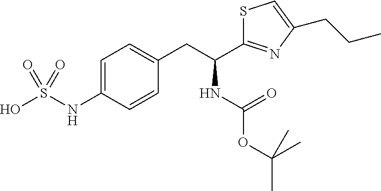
C1=C(NS(O)(=O)=O)C=CC(CC(NC(=O)OC(C)(C)C)C2=NC(CCC)=CS2)=C1
